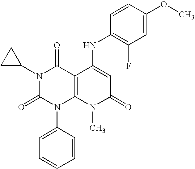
N1(C2CC2)C(=O)N(C2=CC=CC=C2)C2=C(C1=O)C(NC1=C(F)C=C(OC)C=C1)=CC(=O)N2C
